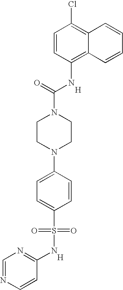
C1=CC(NC(N2CCN(C3=CC=C(S(=O)(=O)NC4=NC=NC=C4)C=C3)CC2)=O)=C2C(=C1Cl)C=CC=C2.[H].[H]
